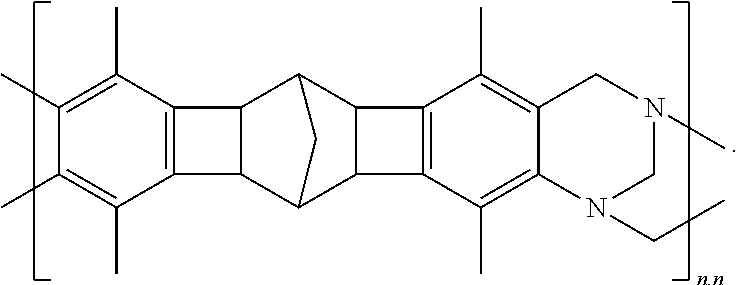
C12C(C3C4C(C1C3)C1=C4C(C)=C3C(=C1C)CN(C)CN3CC)C1=C2C(C)=C(C)C(C)=C1C
